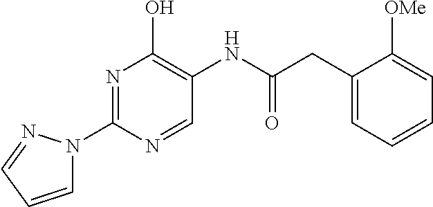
N1=C(N2C=CC=N2)N=CC(NC(CC2=CC=CC=C2[OMe])=O)=C1O
